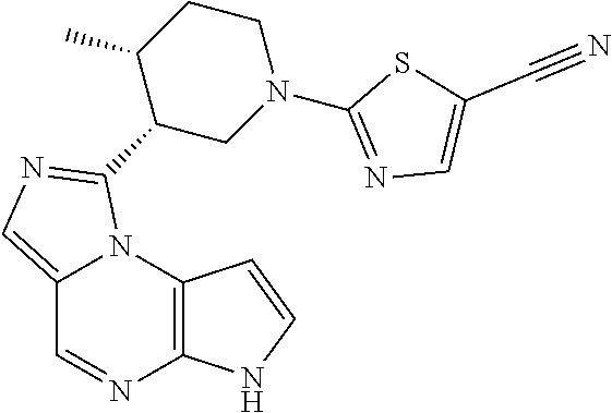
C12=CN=C(C3CN(C4=NC=C(C#N)S4)CCC3C)N1C1=C(N=C2)NC=C1
